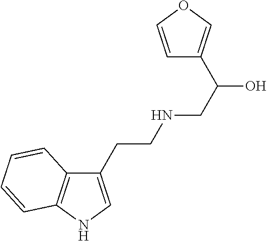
C1(CCNCC(O)C2=COC=C2)=CNC2=C1C=CC=C2
